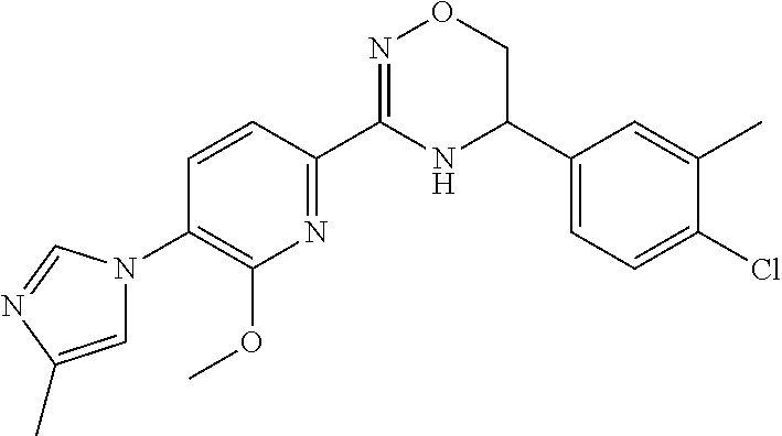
C1=CC(C2=NOCC(C3=CC=C(Cl)C(C)=C3)N2)=NC(OC)=C1N1C=C(C)N=C1
